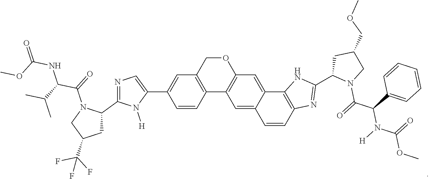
O1CC2=C(C3=C1C=C1C(=C3)C=CC3=C1NC(C1N(C(=O)C(C4=CC=CC=C4)N([H])C(=O)OC)CC(COC)C1)=N3)C=CC(C1=CN=C(C3N(C(=O)C(C(C)C)NC(OC)=O)CC(C(F)(F)F)C3)N1[H])=C2
